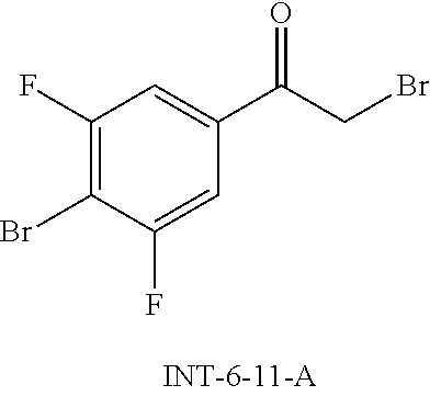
C1(F)=C(Br)C(F)=CC(C(CBr)=O)=C1
